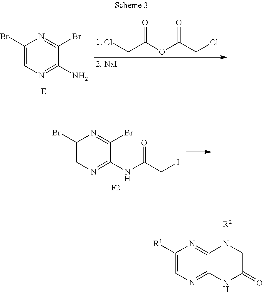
C1([R1])=CN=C2C(=N1)N([R2])CC(=O)N2.C1(Br)=CN=C(N)C(Br)=N1.ClCC(OC(CCl)=O)=O.C1(Br)=CN=C(NC(=O)CI)C(Br)=N1.[F2]
